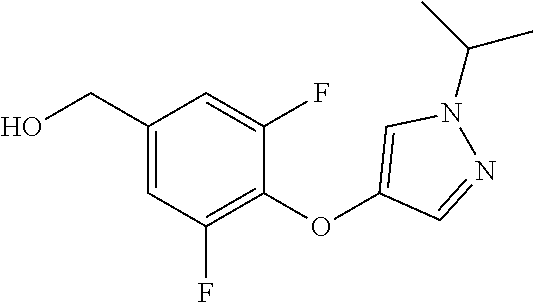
C1(CO)=CC(F)=C(OC2=CN(C(C)C)N=C2)C(F)=C1
